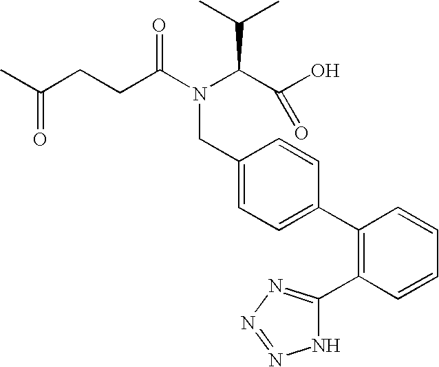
C1=CC(C2=NN=NN2)=C(C2=CC=C(CN(C(C(O)=O)C(C)C)C(CCC(C)=O)=O)C=C2)C=C1
